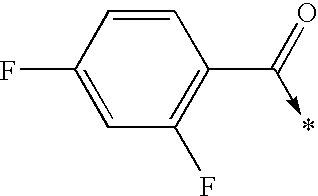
C1=CC(F)=CC(F)=C1C(=O)->*
